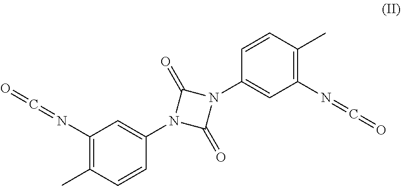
C1(N=C=O)=C(C)C=CC(N2C(=O)N(C3=CC(N=C=O)=C(C)C=C3)C2=O)=C1
